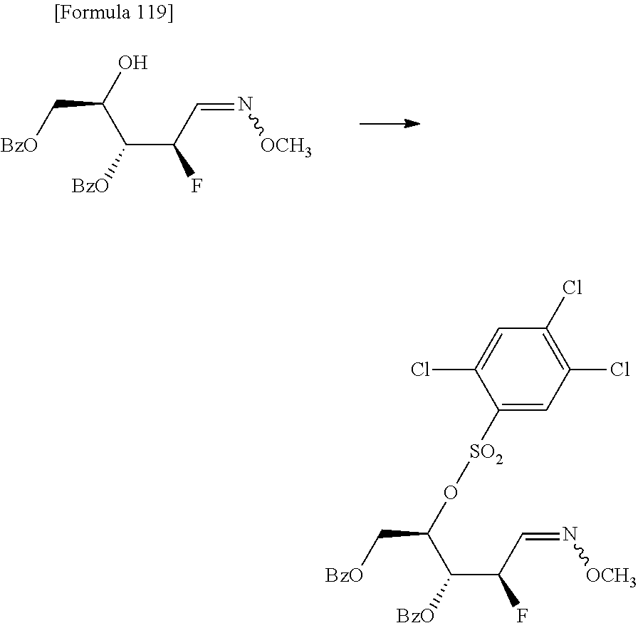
C(C(F)C=N[OCH3])([BzO])C(O)C[BzO].C(C(F)C=N[OCH3])([BzO])C(O[SO2]C1=CC(Cl)=C(Cl)C=C1Cl)C[BzO]
